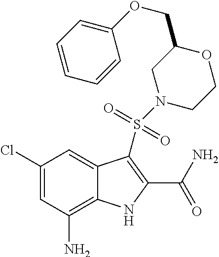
C1(Cl)=CC(N)=C2C(=C1)C(S(N1CCOC(COC3=CC=CC=C3)C1)(=O)=O)=C(C(N)=O)N2
